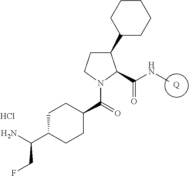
C1(C2CCCCC2)CCN(C(=O)C2CCC(C(N)CF)CC2)C1C(NC)=O.[Q].Cl
